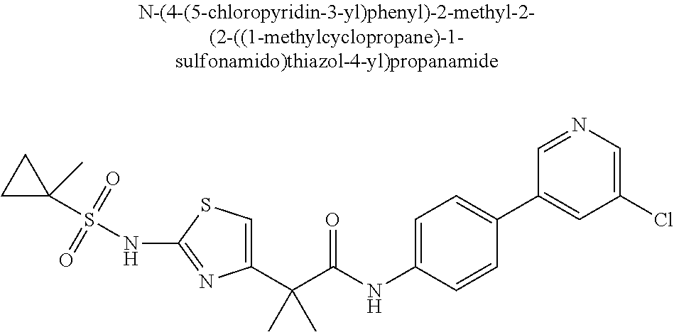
C1(C(C(NC2=CC=C(C3=CC(Cl)=CN=C3)C=C2)=O)(C)C)=CSC(NS(C2(C)CC2)(=O)=O)=N1
